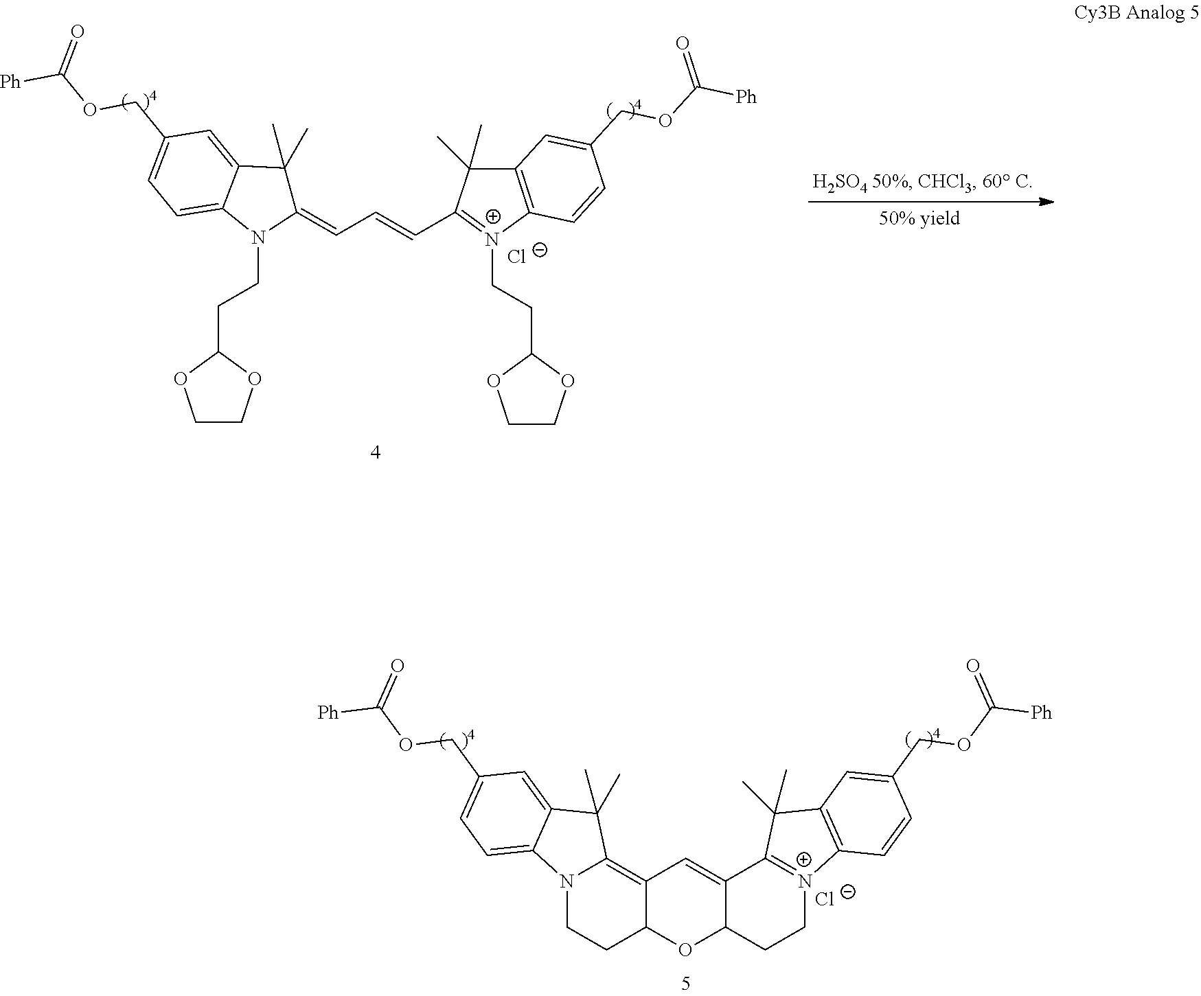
C1(=CC=CC2=[N+](CCC3OCCO3)C3=C(C2(C)C)C=C(COC([Ph])=O)C=C3)C(C)(C)C2=CC(COC([Ph])=O)=CC=C2N1CCC1OCCO1.[Cl-].N12CCC3C(=C1C(C)(C)C1=CC(COC([Ph])=O)=CC=C21)C=C1C(O3)CC[N+]2=C1C(C)(C)C1=C2C=CC(COC([Ph])=O)=C1.[Cl-]
